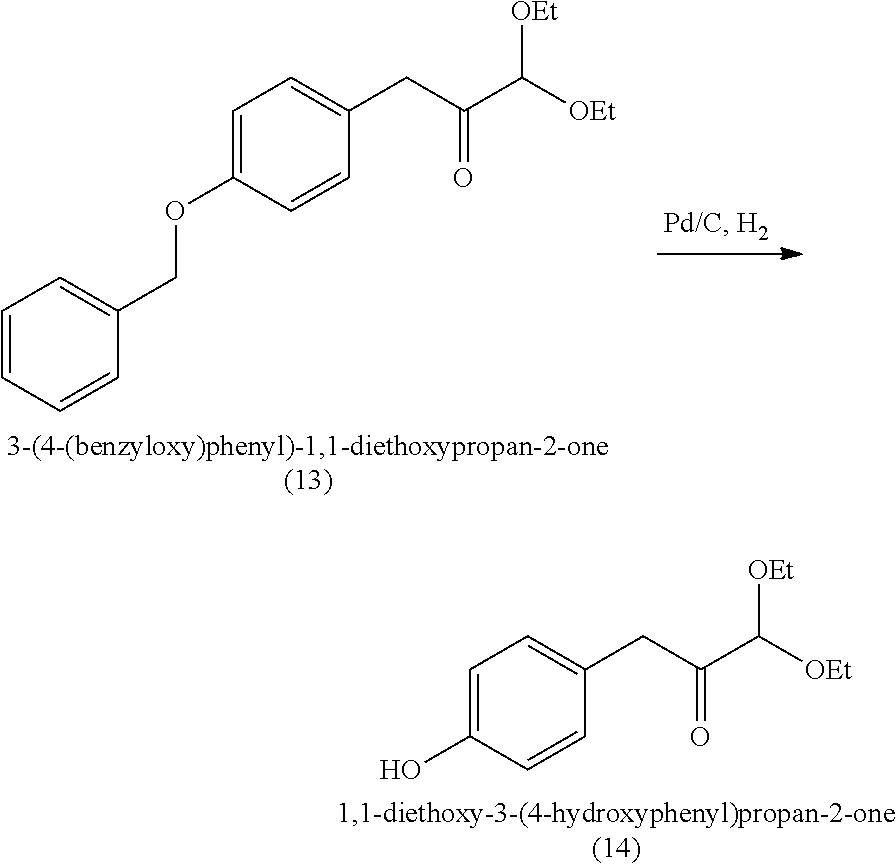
C1=CC=CC(COC2=CC=C(CC(C([OEt])[OEt])=O)C=C2)=C1.OC1=CC=C(CC(C([OEt])[OEt])=O)C=C1
